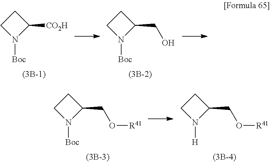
C1CN([Boc])C1[CO2H].C1CN([Boc])C1CO.C1CN([Boc])C1CO[R41].C1CN([H])C1CO[R41]
